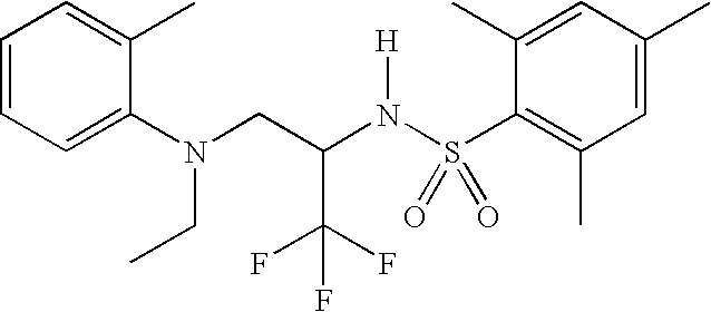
C1=CC=C(N(CC(N(S(C2=C(C)C=C(C)C=C2C)(=O)=O)[H])C(F)(F)F)CC)C(C)=C1
